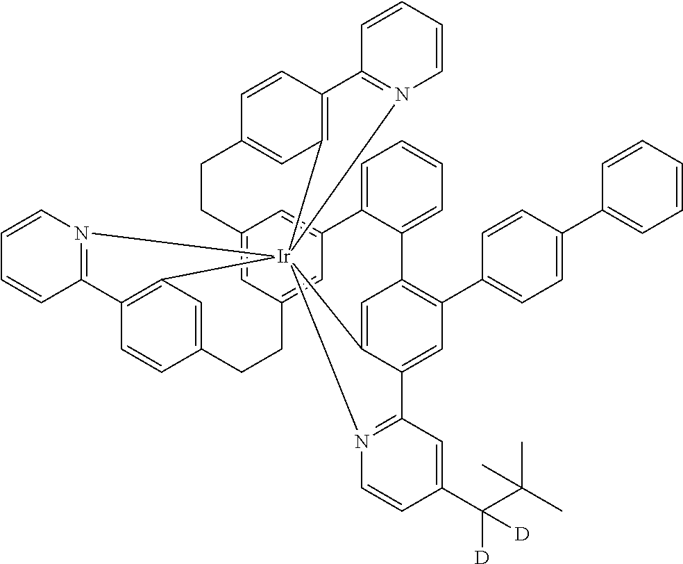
C12=CC3=CC(=C1)C1=CC=CC=C1C1=C(C4=CC=C(C5=CC=CC=C5)C=C4)C=C4C(=C1)[Ir]15(C6=C(C=CC(=C6)CC3)C3=N1C=CC=C3)(C1=C(C=CC(=C1)CC2)C1=N5C=CC=C1)N1=C4C=C(C(C(C)(C)C)([D])[D])C=C1
